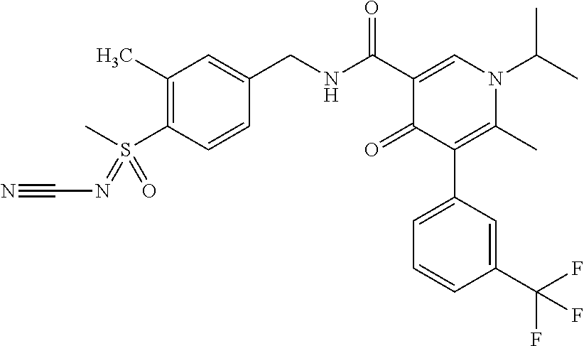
C1(C)=C(S(C)(=NC#N)=O)C=CC(CNC(C2=CN(C(C)C)C(C)=C(C3=CC=CC(C(F)(F)F)=C3)C2=O)=O)=C1
